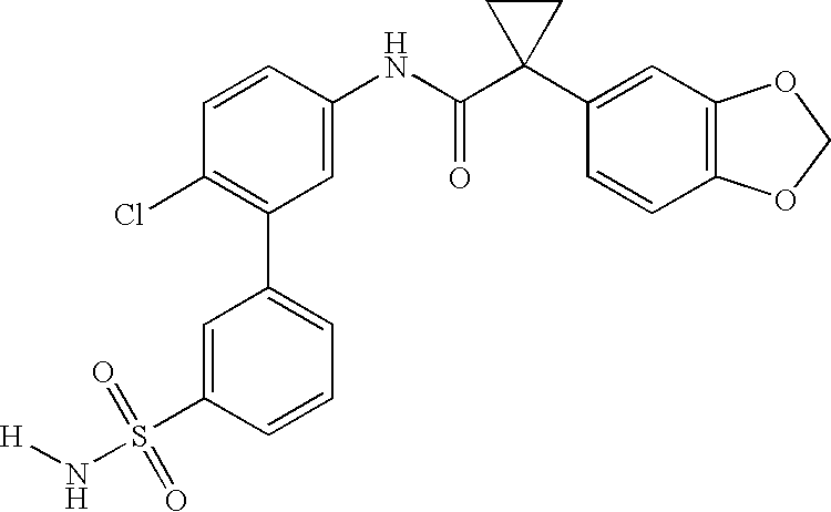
C1(NC(C2(C3=CC4=C(C=C3)OCO4)CC2)=O)=CC(C2=CC=CC(S(N[H])(=O)=O)=C2)=C(Cl)C=C1
